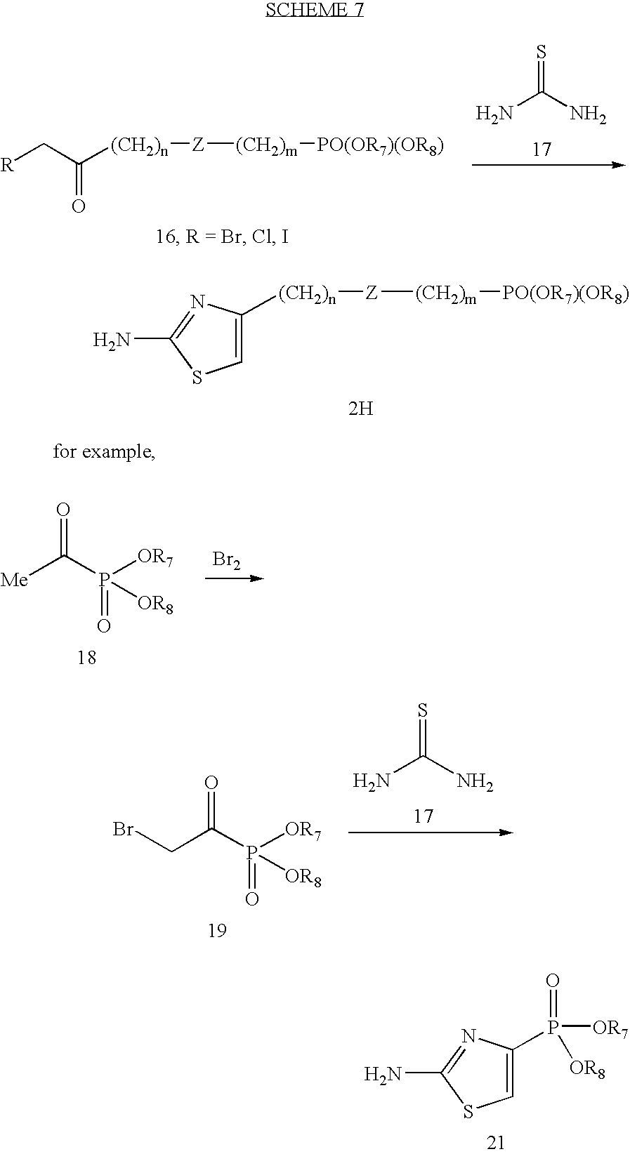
[R]CC([(CH2)n][Z][(CH2)m][PO(OR7)(OR8)])=O.S=C(N)N.C1=C([(CH2)n][Z][(CH2)m][PO(OR7)(OR8)])N=C(N)S1.[2H].[Me]C(P(=O)([OR7])[OR8])=O.[Br2].C(C(P(=O)([OR7])[OR8])=O)Br.S=C(N)N.C1=C(P(=O)([OR7])[OR8])N=C(N)S1
